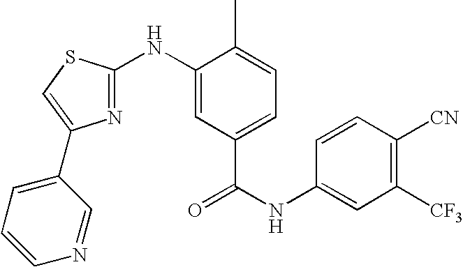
C1=CC([CN])=C([CF3])C=C1NC(=O)C1=CC=C(C)C(NC2=NC(C3=CC=CN=C3)=CS2)=C1
